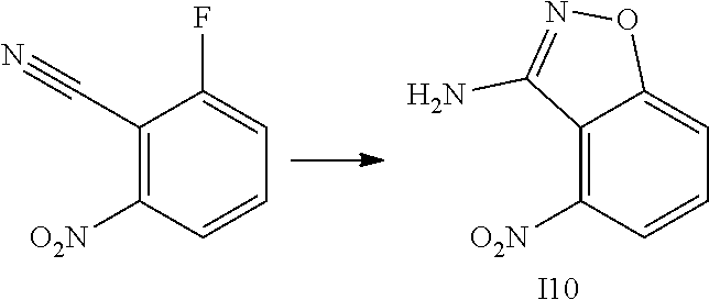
C1(C#N)=C([O2N])C=CC=C1F.C12=C([O2N])C=CC=C1ON=C2N.[I10]
